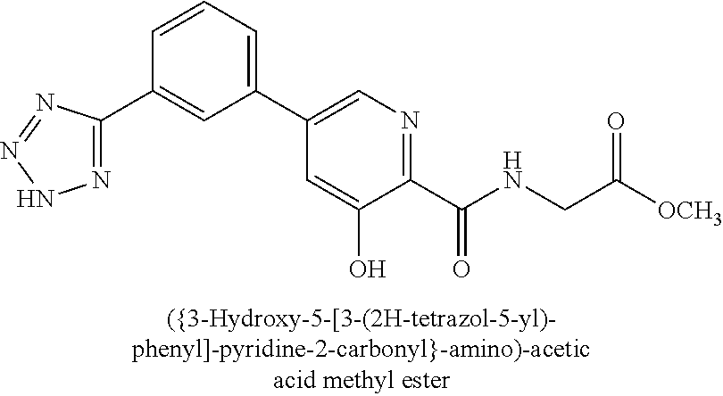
C1(C2=CN=C(C(NCC([OCH3])=O)=O)C(O)=C2)=CC=CC(C2=NNN=N2)=C1
